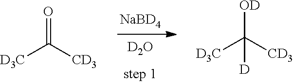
[NaBD4].[D2O].[D3C]C([CD3])=O.[D3C]C([CD3])([OD])[D]
